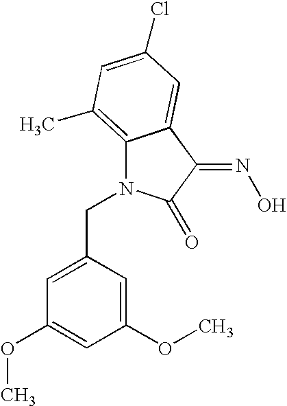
C(N1C2=C(C)C=C(Cl)C=C2C(=NO)C1=O)C1=CC(OC)=CC(OC)=C1
